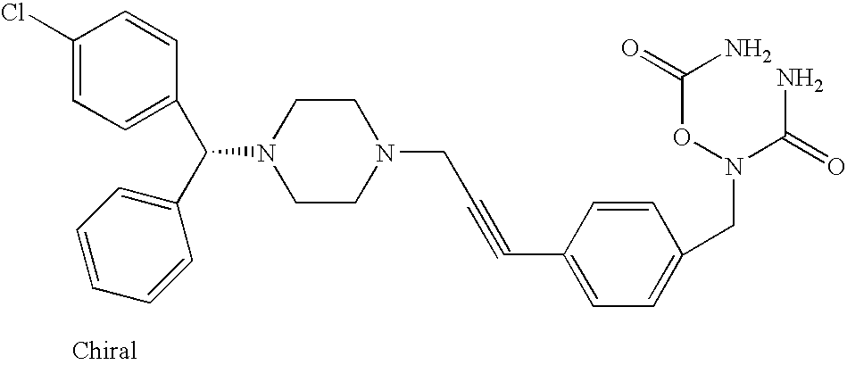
C1CN(CC#CC2=CC=C(CN(C(=O)N)OC(=O)N)C=C2)CCN1C(C1=CC=CC=C1)C1=CC=C(Cl)C=C1
